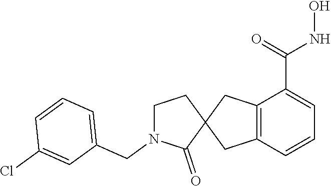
C12=C(C=CC=C1C(=O)NO)CC1(C2)CCN(CC2=CC=CC(Cl)=C2)C1=O
